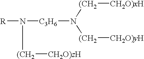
[R]N([C3H6]N([(CH2][CH2O)yH])[(CH2][CH2O)xH])[(CH2][CH2O)zH]
